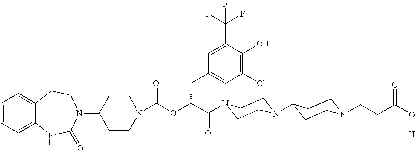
C1(N2CCC3=CC=CC=C3NC2=O)CCN(C(=O)OC(C(=O)N2CCN(C3CCN(CCC(O[H])=O)CC3)CC2)CC2=CC(Cl)=C(O)C(C(F)(F)F)=C2)CC1
